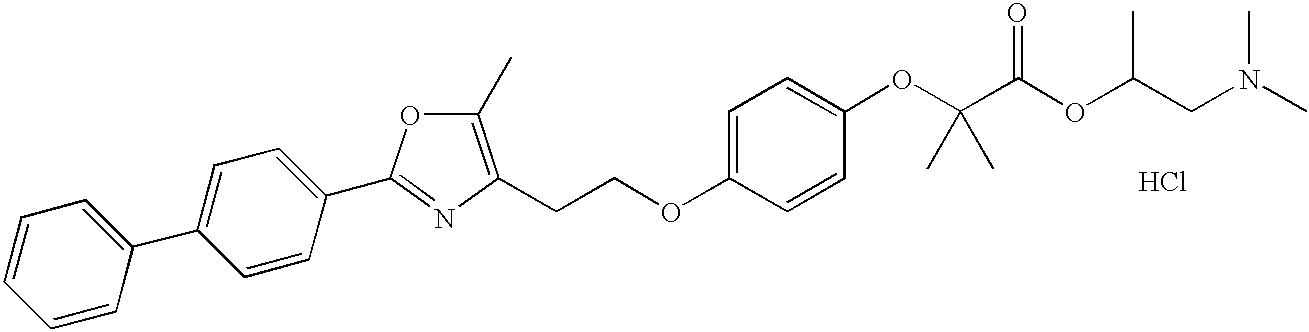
C(COC1=CC=C(OC(C(OC(CN(C)C)C)=O)(C)C)C=C1)C1=C(C)OC(C2=CC=C(C3=CC=CC=C3)C=C2)=N1.Cl
